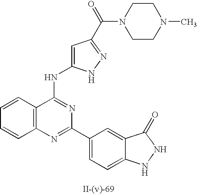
C1=C(NC2=NC(C3=CC=C4C(=C3)C(=O)NN4)=NC3=C2C=CC=C3)NN=C1C(N1CCN(C)CC1)=O
